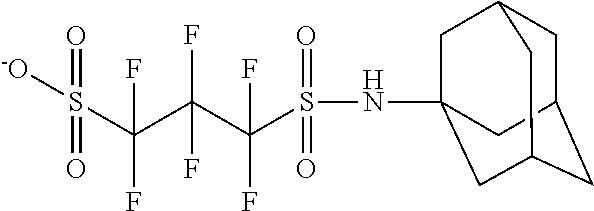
S(C(C(C(S(=O)(=O)[-O])(F)F)(F)F)(F)F)(=O)(=O)NC12CC3CC(CC(C1)C3)C2
